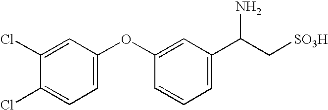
C1(Cl)=CC(OC2=CC(C(C[SO3H])N)=CC=C2)=CC=C1Cl
